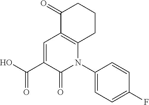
C1=C(C(O)=O)C(=O)N(C2=CC=C(F)C=C2)C2=C1C(=O)CCC2
